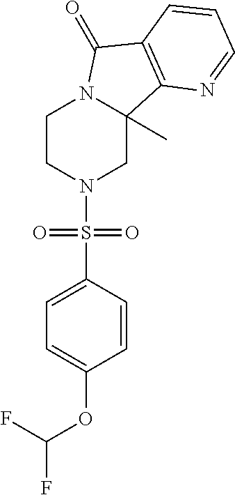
C1CN(S(C2=CC=C(OC(F)F)C=C2)(=O)=O)CC2(C)N1C(=O)C1=C2N=CC=C1
